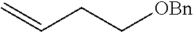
C=CCC[OBn]
